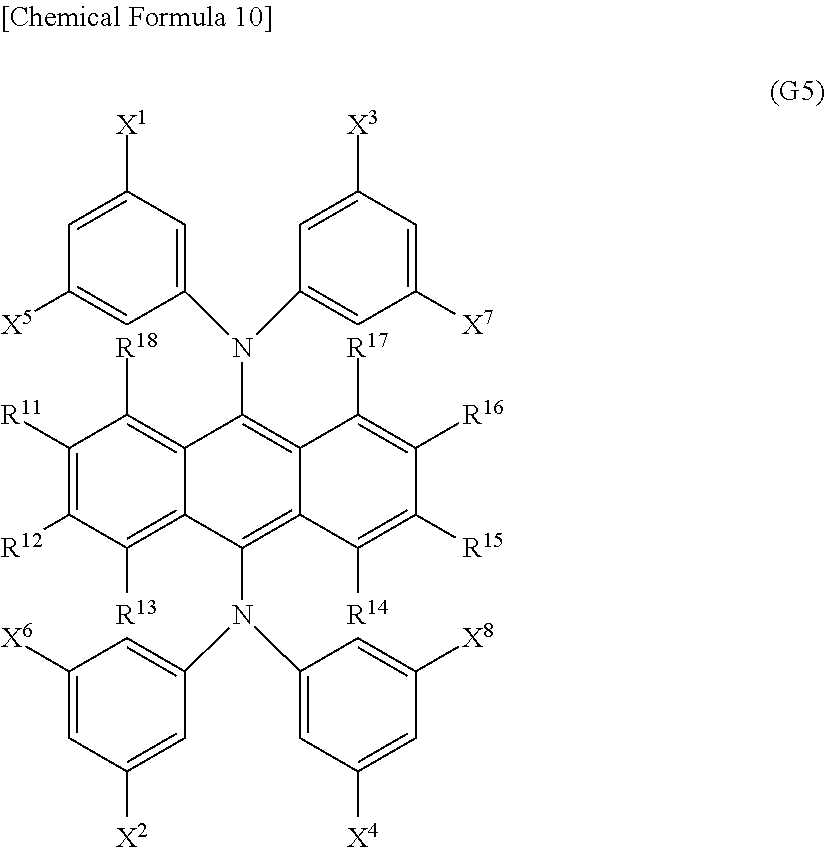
C1(N(C2=CC([X1])=CC([X5])=C2)C2=C3C(=C(N(C4=CC([X6])=CC([X2])=C4)C4=CC([X4])=CC([X8])=C4)C4=C([R13])C([R12])=C([R11])C([R18])=C42)C([R14])=C([R15])C([R16])=C3[R17])=CC([X7])=CC([X3])=C1
